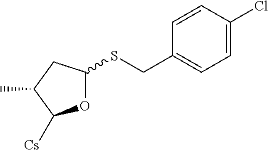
O1C(SCC2=CC=C(Cl)C=C2)CC(C)C1[Cs]
